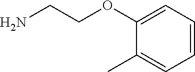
NCCOC1=CC=CC=C1C
